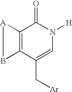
C12=C(C(C[Ar])=CN([H])C1=O)B[A]2
